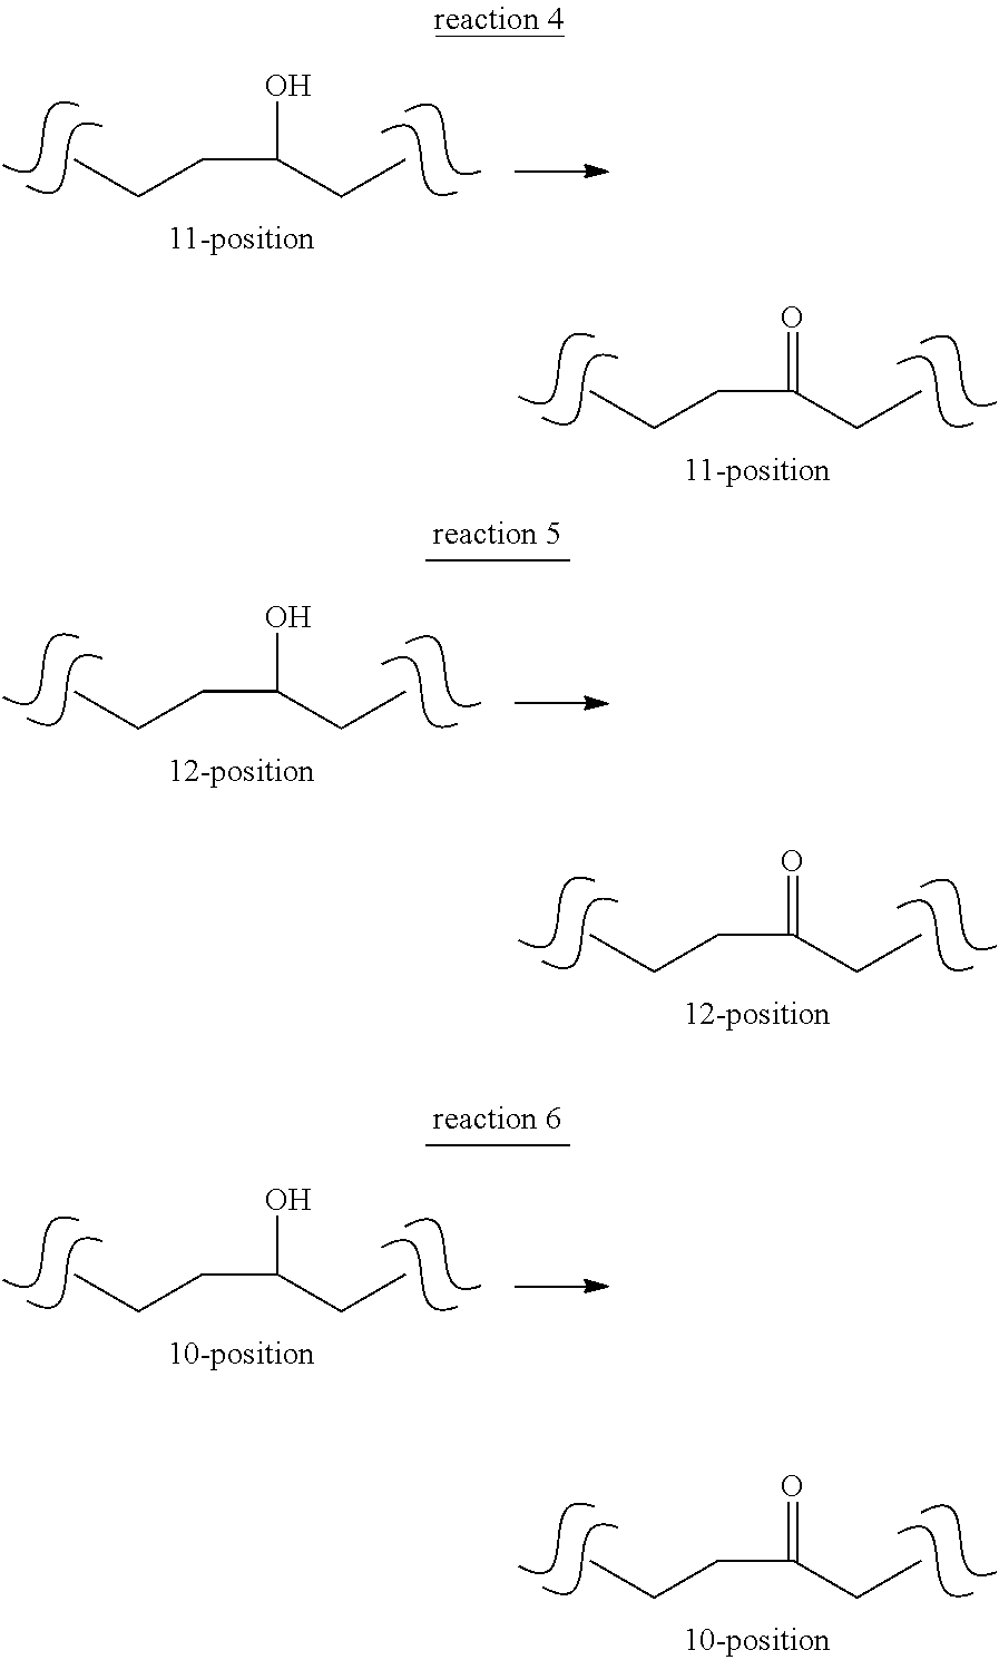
CCCC(CC)=O.CCCC(CC)O.CCCC(CC)=O.CCCC(CC)=O.CCCC(CC)O.CCCC(CC)O
